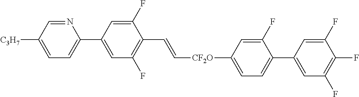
C1(C2=CC=C([C3H7])C=N2)=CC(F)=C(C=C[CF2O]C2=CC=C(C3=CC(F)=C(F)C(F)=C3)C(F)=C2)C(F)=C1
